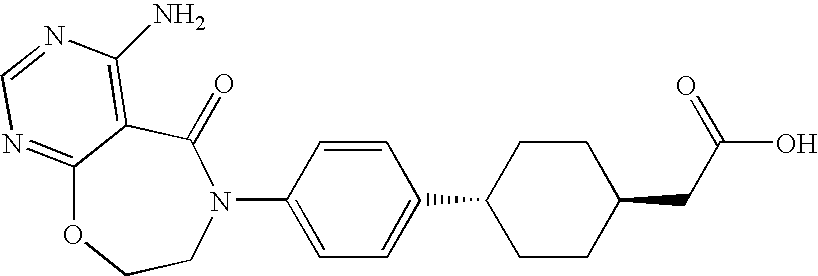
C1=C(N2C(=O)C3=C(N)N=CN=C3OCC2)C=CC(C2CCC(CC(O)=O)CC2)=C1
